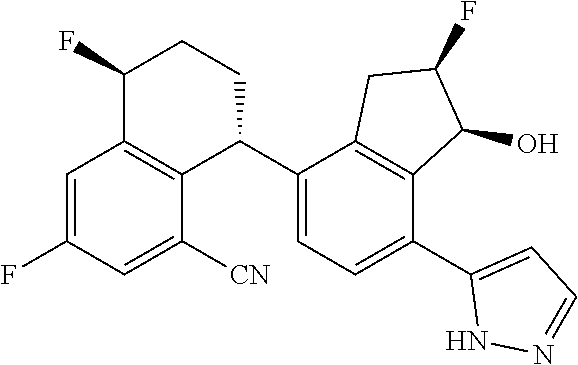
C1=C(F)C=C([CN])C2=C1C(F)CCC2C1=CC=C(C2=CC=NN2)C2=C1CC(F)C2O
